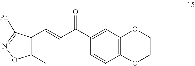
C1(C)=C(C=CC(=O)C2=CC3=C(C=C2)OCCO3)C([Ph])=NO1
